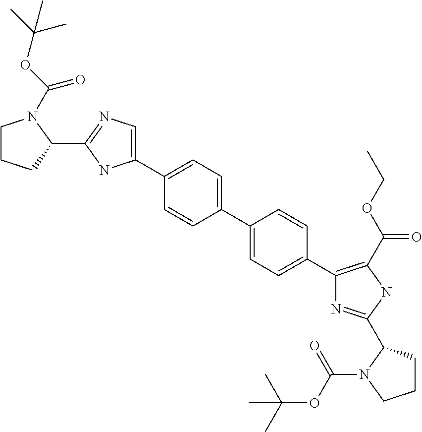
C1(C2=CC=C(C3=CC=C(C4=C(C(OCC)=O)NC(C5CCCN5C(OC(C)(C)C)=O)=N4)C=C3)C=C2)=CN=C(C2N(C(=O)OC(C)(C)C)CCC2)N1
